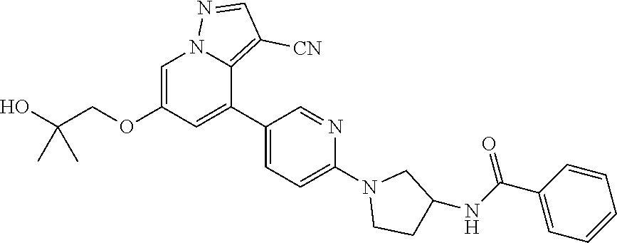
C1=C(OCC(O)(C)C)C=C(C2=CC=C(N3CCC(NC(=O)C4=CC=CC=C4)C3)N=C2)C2=C([CN])C=NN12
